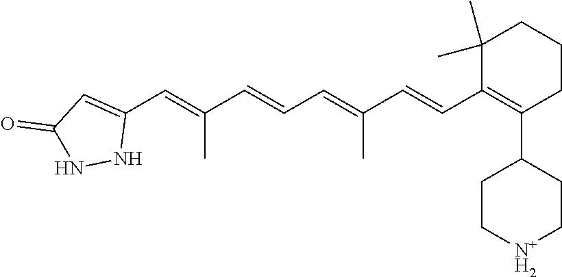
C1C[N+H2]CCC1C1=C(C=CC(=CC=CC(=CC2=CC(=O)NN2)C)C)C(C)(C)CCC1
